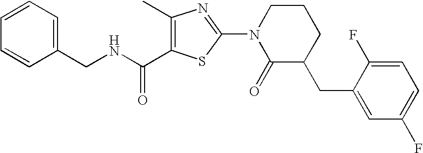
C1(C)=C(C(NCC2=CC=CC=C2)=O)SC(N2C(=O)C(CC3=CC(F)=CC=C3F)CCC2)=N1
